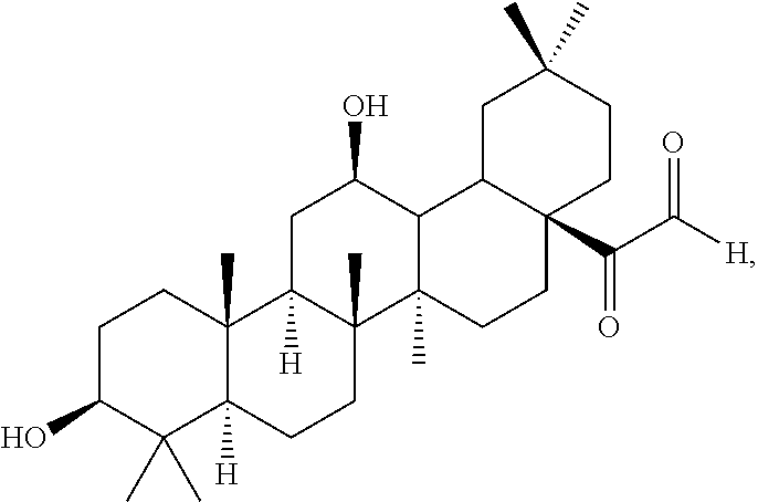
C1(O)C(C)(C)C2([H])C(C)(CC1)C1([H])CC(O)C3C4CC(C)(C)CCC4(C(C([H])=O)=O)CCC3(C)C1(C)CC2
